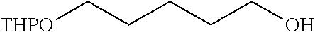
[THPO]CCCCCO
